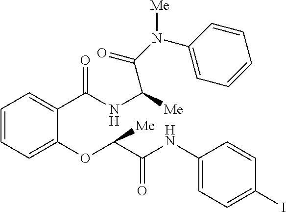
C1=CC=C(OC(C(NC2=CC=C(I)C=C2)=O)[Me])C(C(NC([Me])C(N(C2=CC=CC=C2)[Me])=O)=O)=C1
